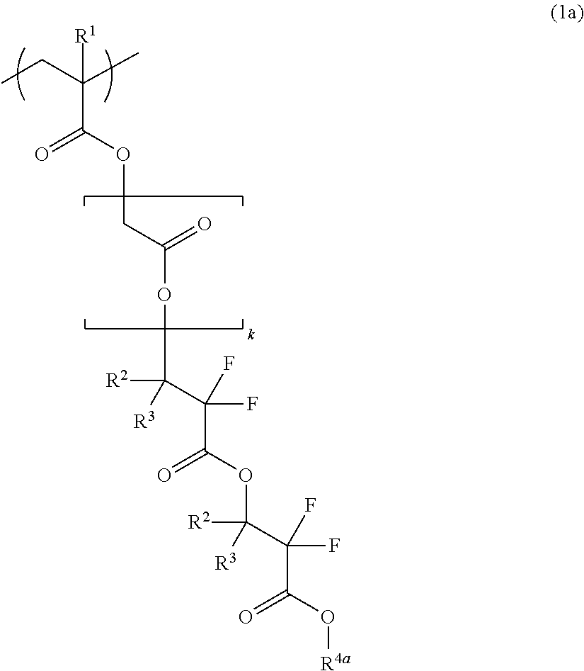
O(C(C(C(=O)OC(C(C(=O)O[R4a])(F)F)([R2])[R3])(F)F)([R2])[R3])C(=O)COC(=O)C(C)(CC)[R1]
